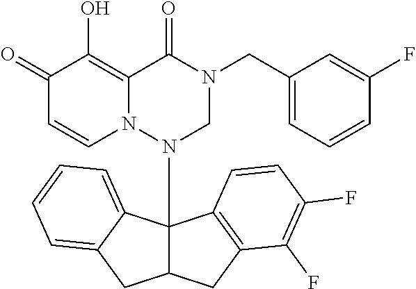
C1(=O)C=CN2C(=C1O)C(=O)N(CC1=CC=CC(F)=C1)CN2C12C(CC3=C1C=CC(F)=C3F)CC1=CC=CC=C21
